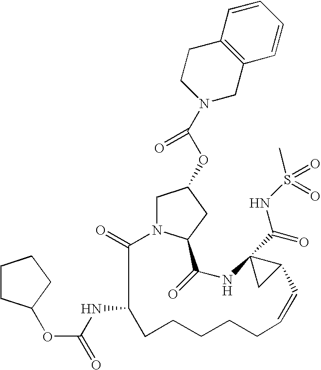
C1=CC2=C(C=C1)CN(C(OC1CN3C(=O)C(NC(=O)OC4CCCC4)CCCCCC=CC4C(C(NS(C)(=O)=O)=O)(NC(=O)C3C1)C4)=O)CC2
